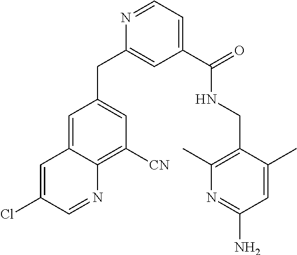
C1=C(Cl)C=NC2=C([CN])C=C(CC3=CC(C(=O)NCC4=C(C)N=C(N)C=C4C)=CC=N3)C=C12
